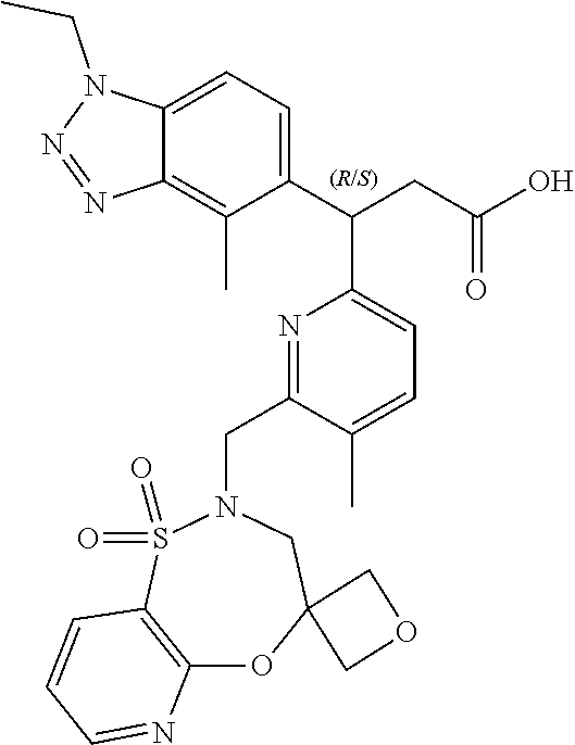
C1(C(CC(O)=O)C2=CC=C(C)C(CN3S(=O)(=O)C4=C(OC5(C3)COC5)N=CC=C4)=N2)=CC=C2C(=C1C)N=NN2CC
